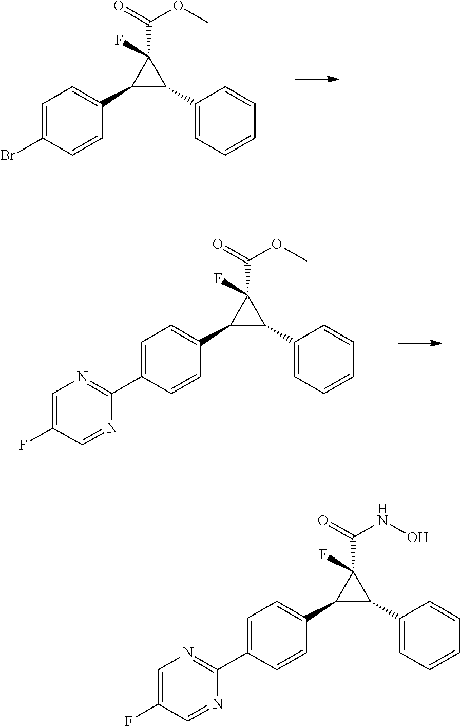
C1(C2C(C3=CC=C(Br)C=C3)C2(C(=O)OC)F)=CC=CC=C1.C1(C2C(C3=CC=C(C4=NC=C(F)C=N4)C=C3)C2(C(=O)OC)F)=CC=CC=C1.C1(C2C(C3=CC=C(C4=NC=C(F)C=N4)C=C3)C2(C(=O)NO)F)=CC=CC=C1
